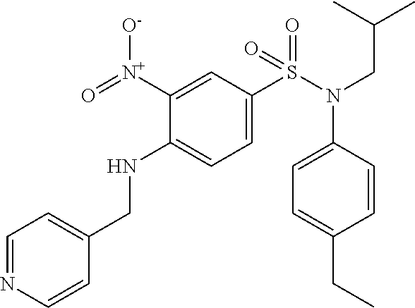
C1([N+]([O-])=O)=CC(S(N(CC(C)C)C2=CC=C(CC)C=C2)(=O)=O)=CC=C1NCC1=CC=NC=C1
